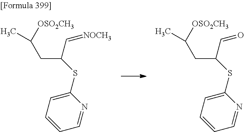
[OSO2CH3]C(C)CC(SC1=CC=CC=N1)C=O.[OSO2CH3]C(C)CC(SC1=CC=CC=N1)C=[NOCH3]
